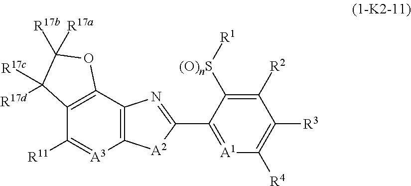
C12=C(C3=C([A3]=C1[R11])[A2]C(C1=[A1]C([R4])=C([R3])C([R2])=C1[(O)nS][R1])=N3)OC([R17a])([R17b])C2([R17c])[R17d]
